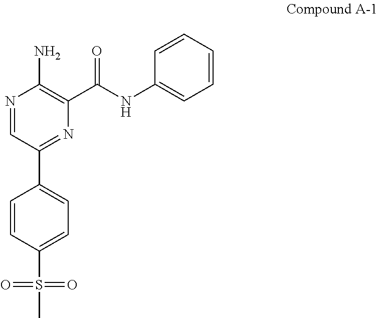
C1=CC(S(C)(=O)=O)=CC=C1C1=NC(C(NC2=CC=CC=C2)=O)=C(N)N=C1
